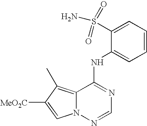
C12=C(C)C([MeO2C])=CN1N=CN=C2NC1=CC=CC=C1S(N)(=O)=O
